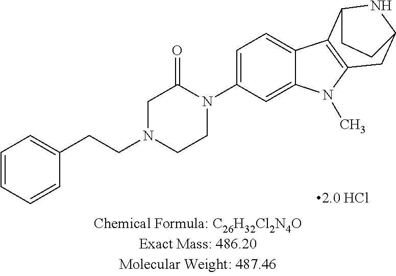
C1=CC=CC(CCN2CCN(C3=CC=C4C(=C3)N(C)C3=C4C4NC(C3)CC4)C(=O)C2)=C1
